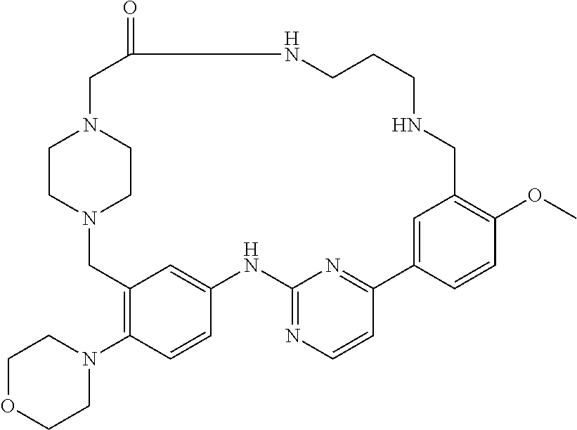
N12CC3=C(N4CCOCC4)C=CC(=C3)NC3=NC=CC(=N3)C3=CC(=C(OC)C=C3)CNCCCNC(=O)CN(CC1)CC2
